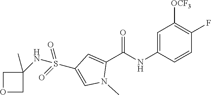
C1(NS(=O)(=O)C2=CN(C)C(C(NC3=CC([OCF3])=C(F)C=C3)=O)=C2)(C)COC1
